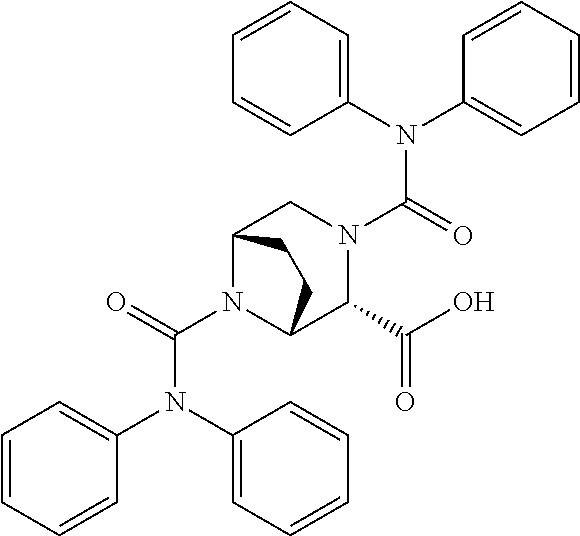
C1=CC=CC(N(C2=CC=CC=C2)C(N2C3C(C(O)=O)N(C(N(C4=CC=CC=C4)C4=CC=CC=C4)=O)CC2CC3)=O)=C1
